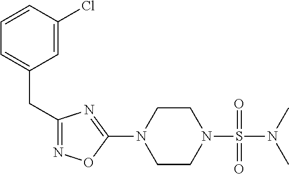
N1=C(CC2=CC=CC(Cl)=C2)N=C(N2CCN(S(=O)(N(C)C)=O)CC2)O1
